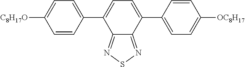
C1=CC(C2=CC=C(C3=CC=C([OC8H17])C=C3)C3=NSN=C23)=CC=C1[C8H17O]
